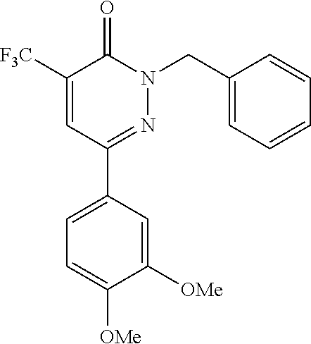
C1([F3C])=CC(C2=CC=C([OMe])C([OMe])=C2)=NN(CC2=CC=CC=C2)C1=O
